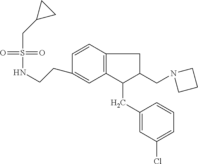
S(=O)(=O)(CC1CC1)NCCC1=CC2=C(C=C1)CC(CN1CCC1)C2CC1=CC(Cl)=CC=C1
